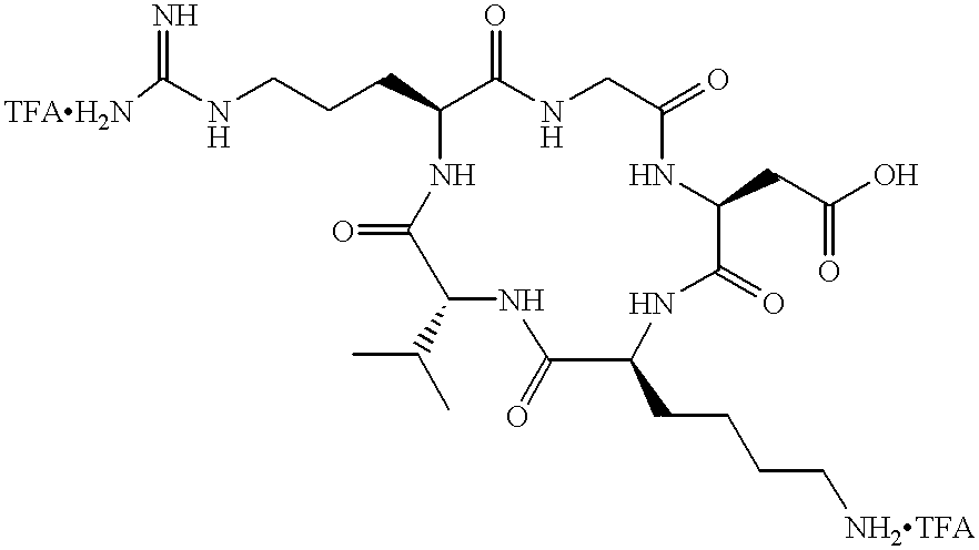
[TFAH2N]C(NCCCC1C(=O)NCC(=O)NC(CC(O)=O)C(=O)NC(CCCC[NH2TFA])C(=O)NC(C(C)C)C(=O)N1)=N
